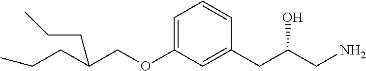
C(COC1=CC=CC(CC(CN)O)=C1)(CCC)CCC
